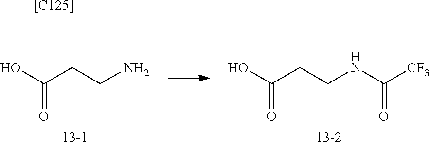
C(=O)(O)CCN.C(=O)(O)CCNC([CF3])=O.[[C125]]
